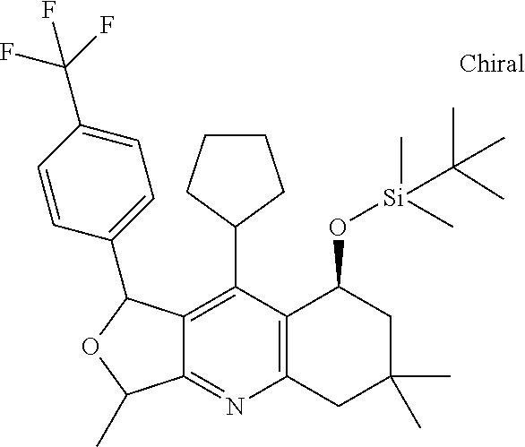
C1(C2CCCC2)=C2C(=NC3=C1C(O[Si](C)(C)C(C)(C)C)CC(C)(C)C3)C(C)OC2C1=CC=C(C(F)(F)F)C=C1
